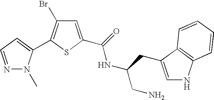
C1=C(C(=O)NC(CN)CC2=CNC3=C2C=CC=C3)SC(C2=CC=NN2C)=C1Br
